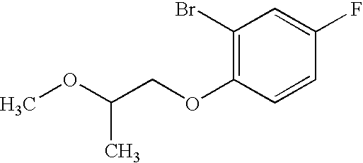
COC(COC1=C(Br)C=C(F)C=C1)C
